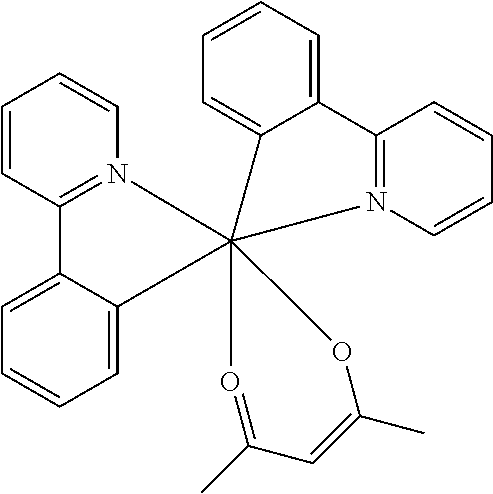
C1=CC2=N(C=C1)C13(C4=CC=CC=C24)(C2=CC=CC=C2C2=N1C=CC=C2)O=C(C)C=C(C)O3
